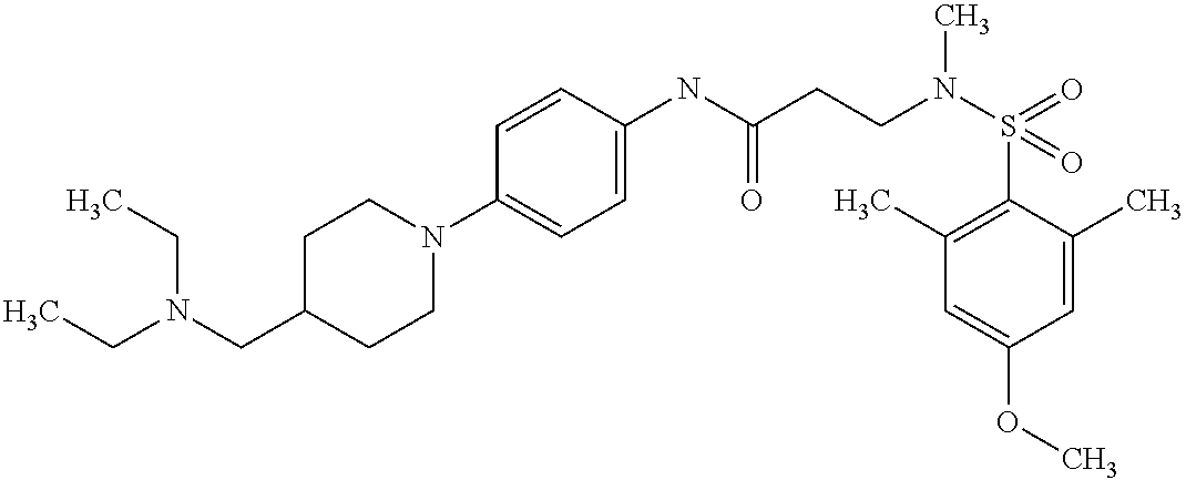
C1C(CN(CC)CC)CCN(C2=CC=C(NC(CCN(S(=O)(C3=C(C)C=C(OC)C=C3C)=O)C)=O)C=C2)C1
